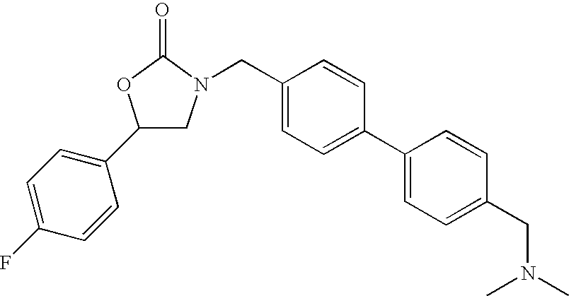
C1(C2=CC=C(F)C=C2)CN(CC2=CC=C(C3=CC=C(CN(C)C)C=C3)C=C2)C(=O)O1
